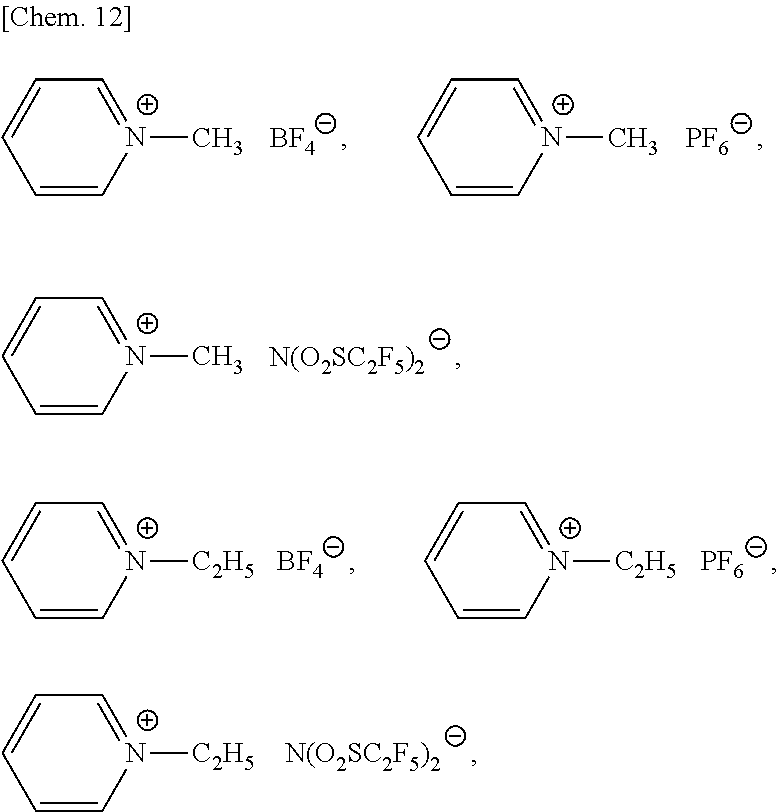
C1=C[N+](C)=CC=C1.[N(O2SC2F5)2].C1=C[N+]([C2H5])=CC=C1.[N(O2SC2F5)2].C1=C[N+](C)=CC=C1.[BF4].C1=C[N+](C)=CC=C1.[PF6].C1=C[N+]([C2H5])=CC=C1.[BF4].C1=C[N+]([C2H5])=CC=C1.[PF6]
